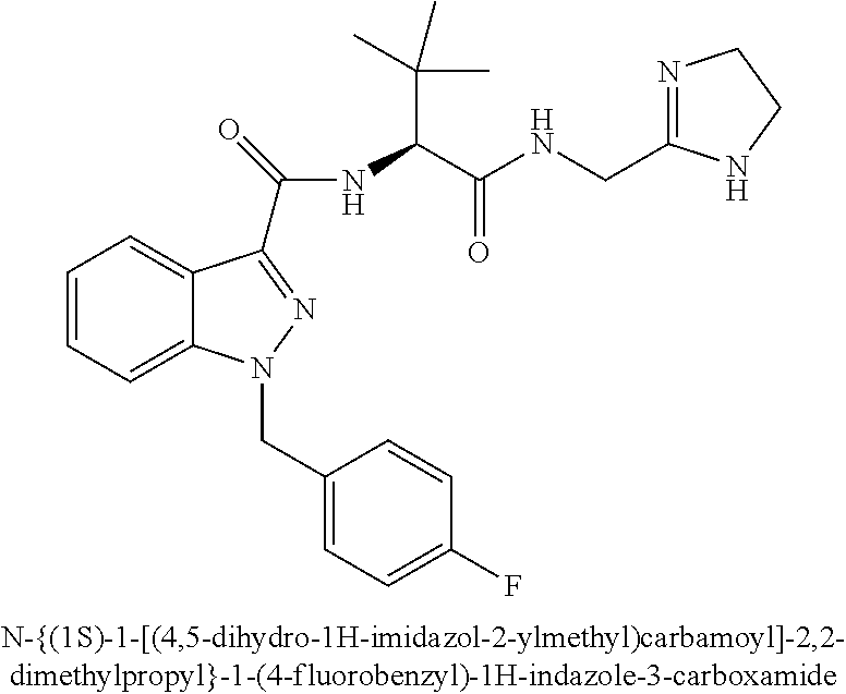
C1=CC=C2C(=C1)C(C(=O)NC(C(NCC1=NCCN1)=O)C(C)(C)C)=NN2CC1=CC=C(F)C=C1
